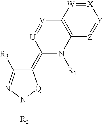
[X]1=[W]C2=C([Z]=[Y]1)N([R1])C(=C1C([R3])=NN([R2])[Q]1)[U]=[V]2
